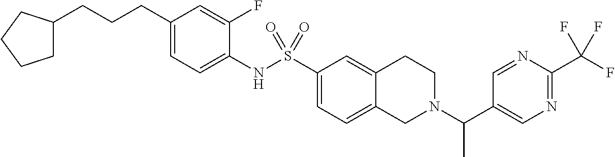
C1(NS(C2=CC=C3C(=C2)CCN(C(C2=CN=C(C(F)(F)F)N=C2)C)C3)(=O)=O)=CC=C(CCCC2CCCC2)C=C1F
